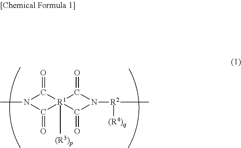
N1(C)C(=O)[R1]2([(R3)p])(C(=O)N([R2](C)[(R4)q])C2=O)C1=O
